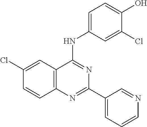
C12=C(C=C(Cl)C=C1)C(NC1=CC=C(O)C(Cl)=C1)=NC(C1=CC=CN=C1)=N2
